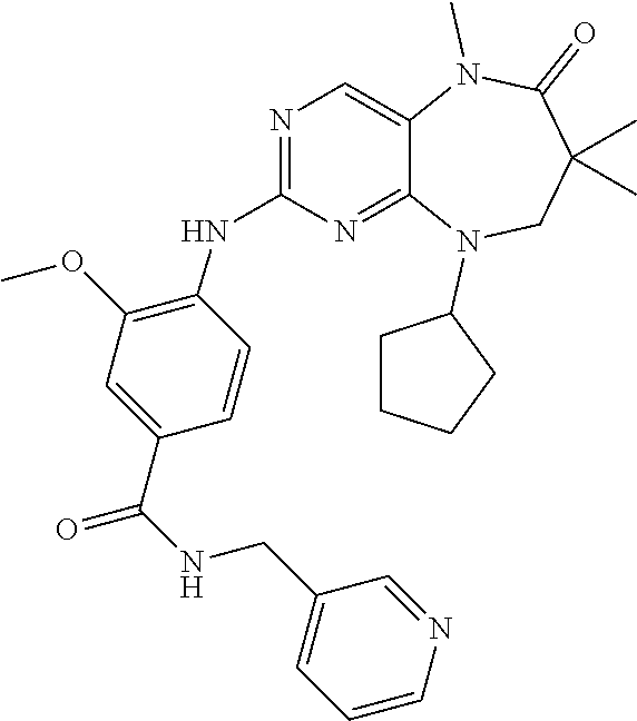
C1=CC(C(NCC2=CC=CN=C2)=O)=CC(OC)=C1NC1=NC=C2C(=N1)N(C1CCCC1)CC(C)(C)C(=O)N2C
